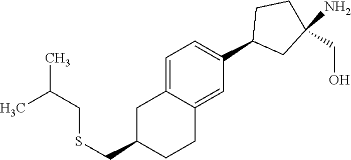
C1=C2C(=CC(C3CC(N)(CO)CC3)=C1)CCC(CSCC(C)C)C2
